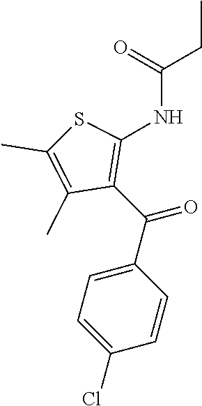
C1(C(C2=CC=C(Cl)C=C2)=O)=C(NC(CC)=O)SC(C)=C1C
